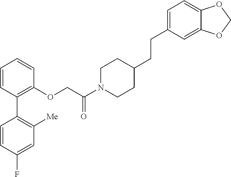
C1=CC(C2=C([Me])C=C(F)C=C2)=C(OCC(N2CCC(CCC3=CC=C4C(=C3)OCO4)CC2)=O)C=C1
